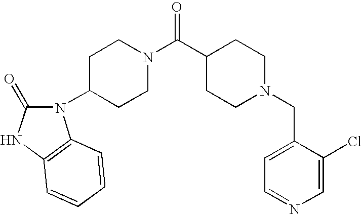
N1(C2CCN(C(C3CCN(CC4=CC=NC=C4Cl)CC3)=O)CC2)C(=O)NC2=C1C=CC=C2
